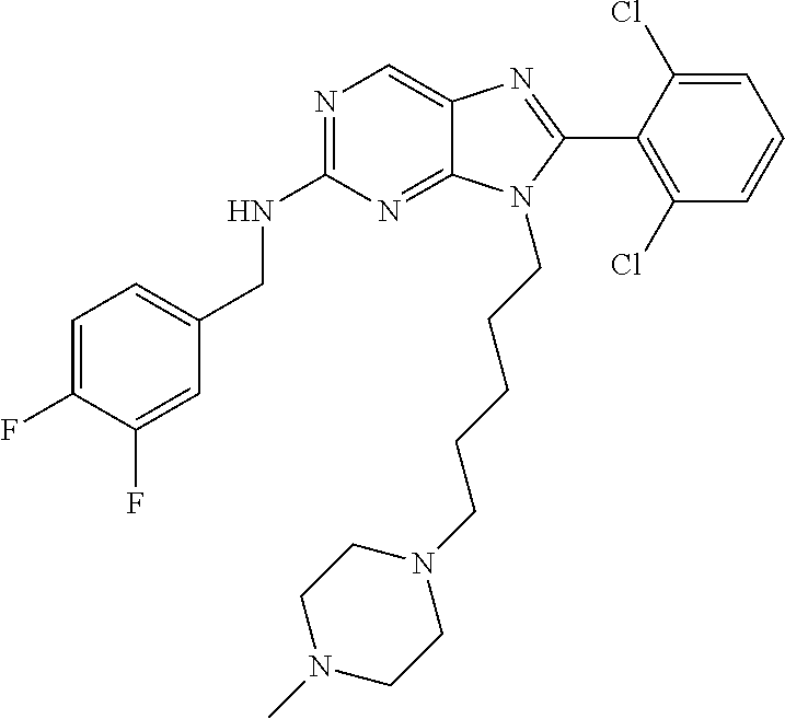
C1=C(F)C(F)=CC(CNC2=NC=C3C(=N2)N(CCCCCN2CCN(C)CC2)C(C2=C(Cl)C=CC=C2Cl)=N3)=C1
